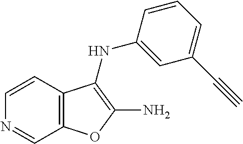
N1=CC2=C(C=C1)C(NC1=CC(C#C)=CC=C1)=C(N)O2
